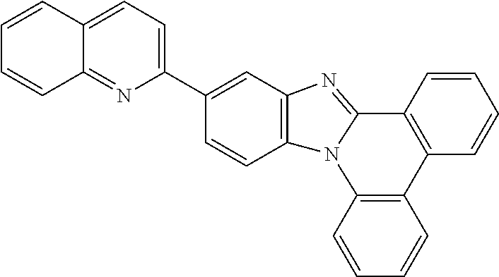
C1=CC2=C(C=C1)N1C(=NC3=C1C=CC(C1=CC=C4C(=N1)C=CC=C4)=C3)C1=C2C=CC=C1
